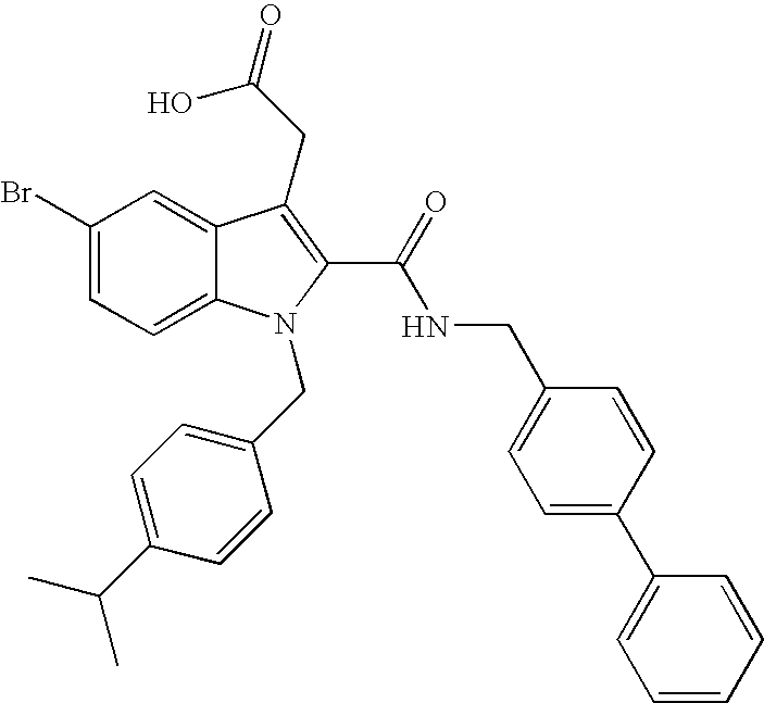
C1(Br)=CC=C2C(=C1)C(CC(=O)O)=C(C(=O)NCC1=CC=C(C3=CC=CC=C3)C=C1)N2CC1=CC=C(C(C)C)C=C1
